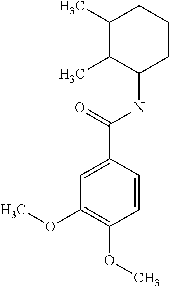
C1(C)C(C)C(NC(=O)C2=CC(OC)=C(OC)C=C2)CCC1
